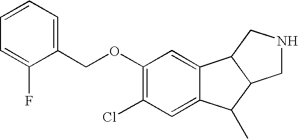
C1(OCC2=CC=CC=C2F)=C(Cl)C=C2C(=C1)C1C(C2C)CNC1
